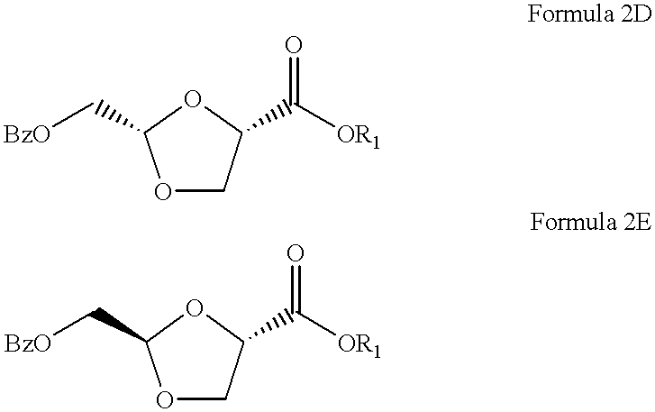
O1CC(C([OR1])=O)OC1C[BzO].O1CC(C([OR1])=O)OC1C[BzO]
